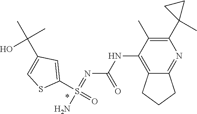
N(C1=C2C(=NC(C3(C)CC3)=C1C)CCC2)C(N=S(N)(C1=CC(C(C)(C)O)=CS1)=O)=O
